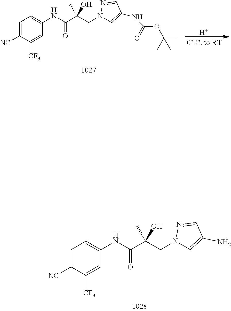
[H].C1=C([NC])C([CF3])=CC(NC(C(CN2C=C(NC(OC(C)(C)C)=O)C=N2)(C)O)=O)=C1.C1=C([NC])C([CF3])=CC(NC(C(CN2C=C(N)C=N2)(C)O)=O)=C1
